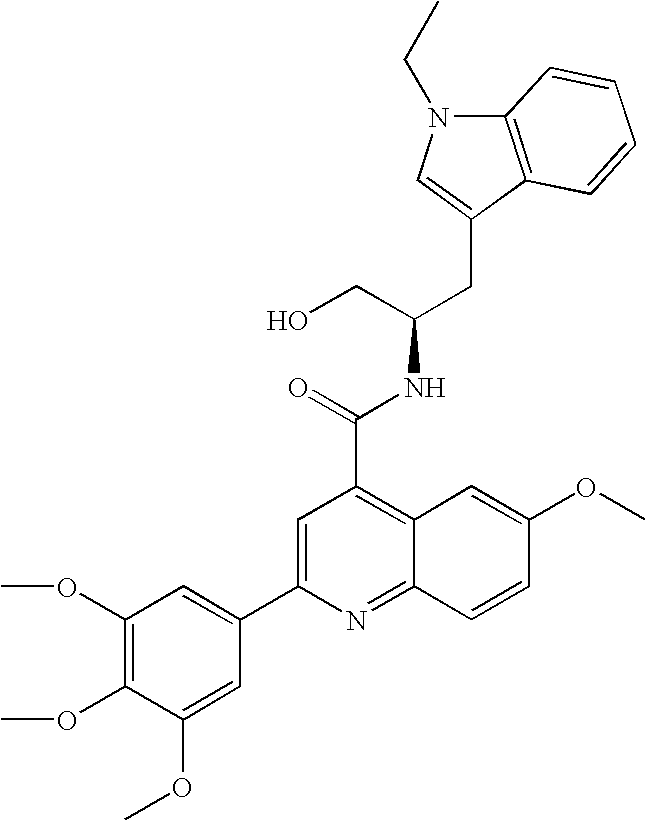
C12=C(C(CC(CO)NC(C3=C4C(=NC(C5=CC(OC)=C(OC)C(OC)=C5)=C3)C=CC(OC)=C4)=O)=CN1CC)C=CC=C2
